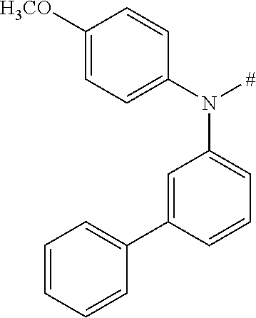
C1([H3CO])=CC=C(N([#])C2=CC=CC(C3=CC=CC=C3)=C2)C=C1
